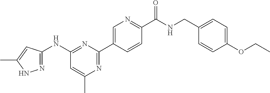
N1=C(C2=CN=C(C(NCC3=CC=C(OCC)C=C3)=O)C=C2)N=C(NC2=NNC(C)=C2)C=C1C
